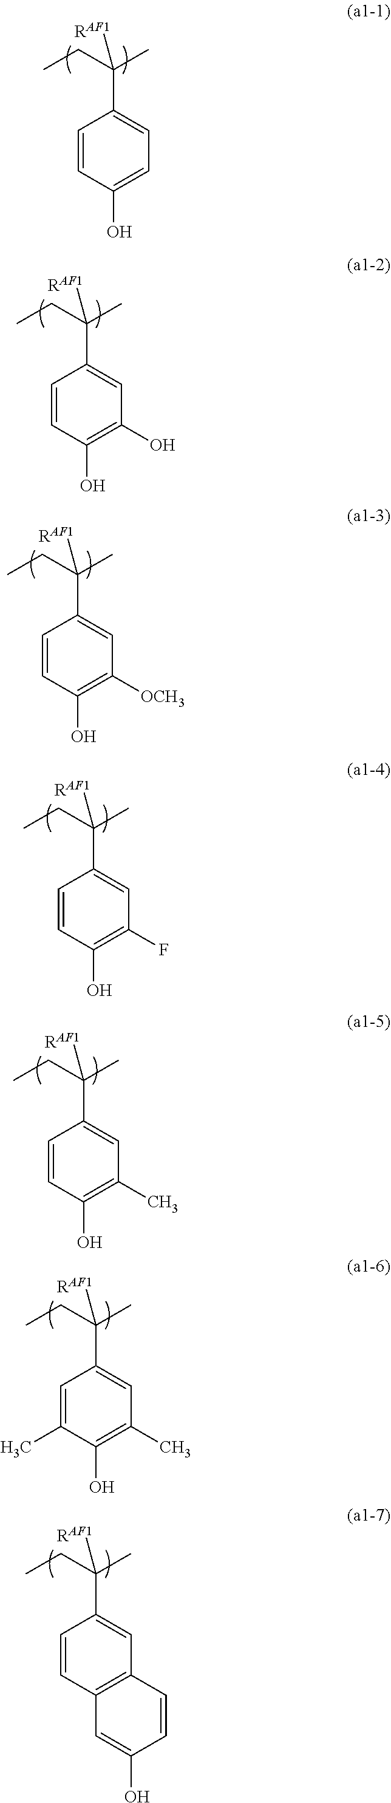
C1=CC(O)=CC=C1C(CC)(C)[RAF1].C1=CC(O)=C(O)C=C1C(CC)(C)[RAF1].C1=CC(O)=C([OCH3])C=C1C(CC)(C)[RAF1].C1=CC(O)=C(F)C=C1C(CC)(C)[RAF1].C1=CC(O)=C(C)C=C1C(CC)(C)[RAF1].C1=C(C)C(O)=C(C)C=C1C(CC)(C)[RAF1].C1=CC2=C(C=C1C(CC)(C)[RAF1])C=CC(O)=C2
